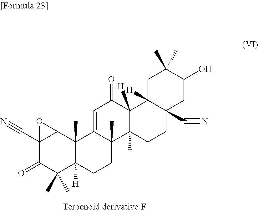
C12(C#N)C(=O)C(C)(C)C3([H])C(C)(C1O2)C1=CC(=O)C2([H])C(C)(C1(C)CC3)CCC1(C#N)C2([H])CC(C)(C)C(O)C1
